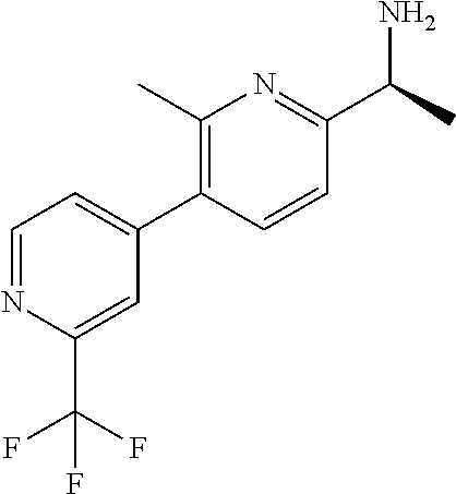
C1(C)=C(C2=CC=NC(C(F)(F)F)=C2)C=CC(C(C)N)=N1
